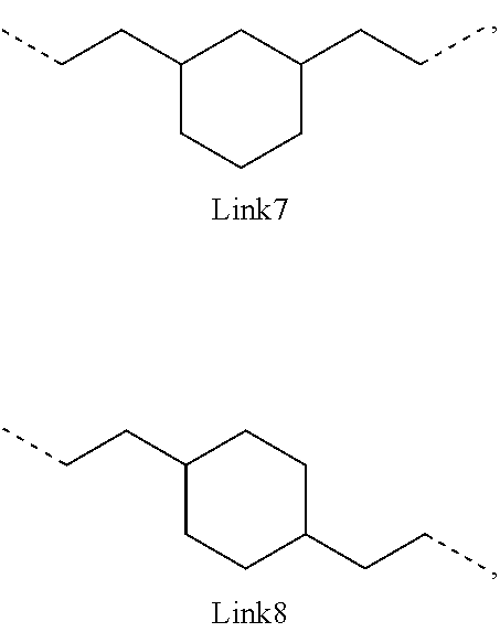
C(CC1CC(CCC)CCC1)C.C(CC1CCC(CCC)CC1)C
